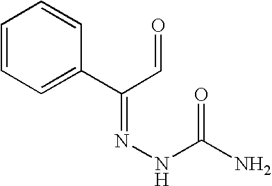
O=C(NN=C(C=O)C1=CC=CC=C1)N
